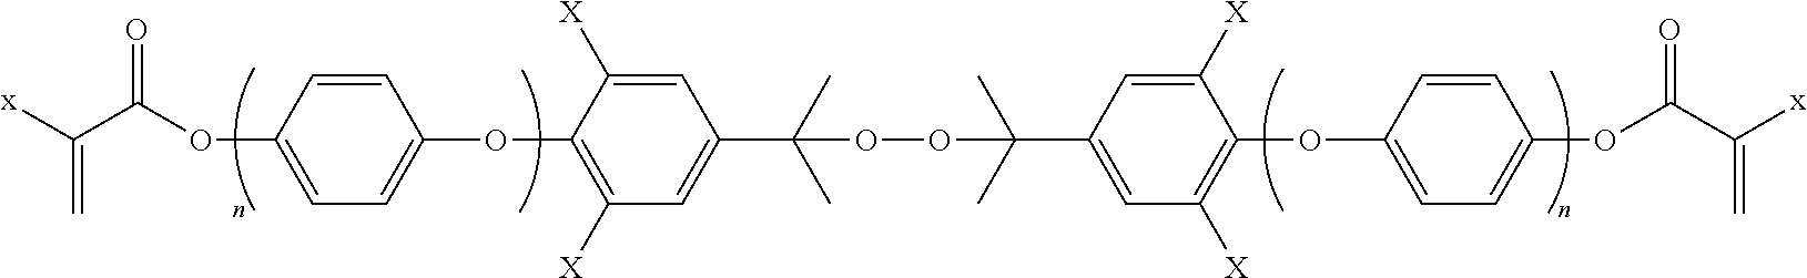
C1=C([X])C(OC2=CC=C(OC(C([x])=C)=O)C=C2)=C([X])C=C1C(C)(C)OOC(C1=CC([X])=C(OC2=CC=C(OC(C([x])=C)=O)C=C2)C([X])=C1)(C)C
